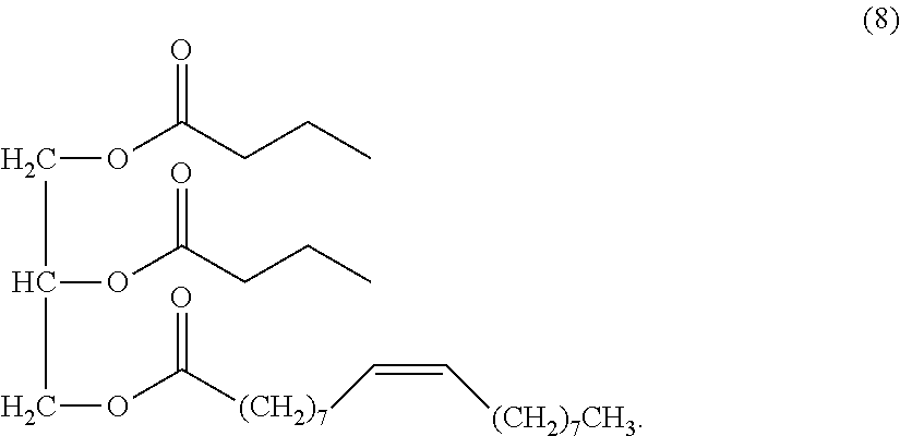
C(C(COC(=O)[(CH2)7]C=C[(CH2)7CH3])OC(CCC)=O)OC(=O)CCC
